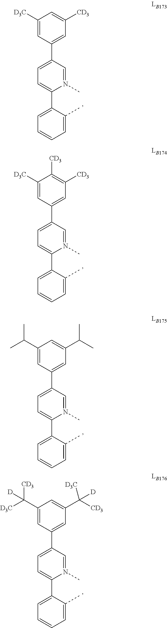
C1([D3C])=CC(C2=CC=C(C3=CC=CC=C3C)N(C)=C2)=CC([CD3])=C1.C1([D3C])=CC(C2=CC=C(C3=CC=CC=C3C)N(C)=C2)=CC([CD3])=C1[CD3].C1(C(C)C)=CC(C2=CC=C(C3=CC=CC=C3C)N(C)=C2)=CC(C(C)C)=C1.C1(C([D3C])([CD3])[D])=CC(C2=CC=C(C3=CC=CC=C3C)N(C)=C2)=CC(C([CD3])([D3C])[D])=C1
